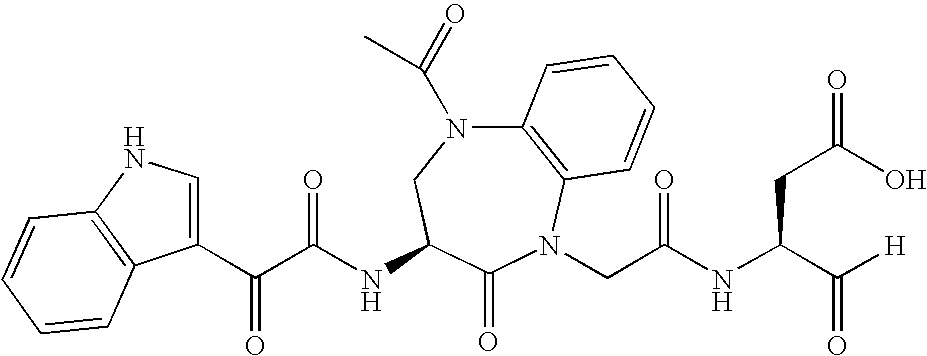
C12=C(N(CC(NC(C([H])=O)CC(=O)O)=O)C(=O)C(NC(C(C3=CNC4=C3C=CC=C4)=O)=O)CN1C(=O)C)C=CC=C2
